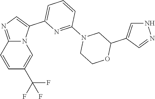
C1=CC2=NC=C(C3=CC=CC(N4CCOC(C5=CNN=C5)C4)=N3)N2C=C1C(F)(F)F
